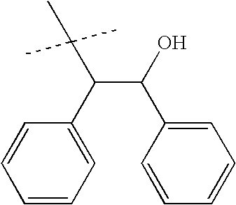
C1=CC=C(C(C(C2=CC=CC=C2)C(C)(C)C)O)C=C1
